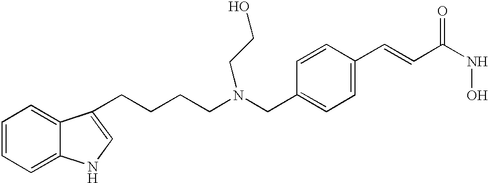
C1=CC=C2C(=C1)C(CCCCN(CCO)CC1=CC=C(C=CC(NO)=O)C=C1)=CN2
